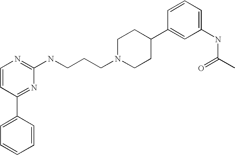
C1=CC=CC(C2=NC(NCCCN3CCC(C4=CC(NC(=O)C)=CC=C4)CC3)=NC=C2)=C1
